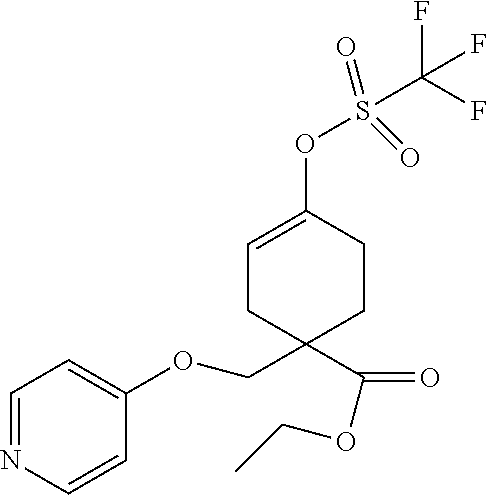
C1=NC=CC(OCC2(C(OCC)=O)CCC(OS(C(F)(F)F)(=O)=O)=CC2)=C1
